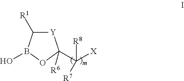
[Y]1C([R1])B(O)OC1(C([X])([R8])[R7])[R6]
